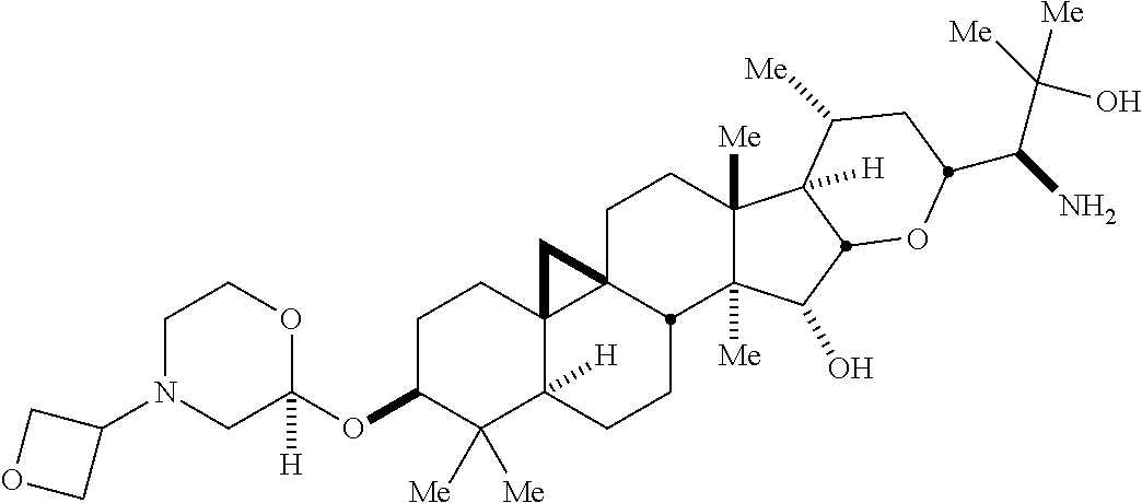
C1C(OC2([H])OCCN(C3COC3)C2)C([Me])([Me])C2([H])C3(C1)C1(CCC4([Me])C([Me])(C(O)C5C4([H])C([Me])CC(C(C([Me])([Me])O)N)O5)C1CC2)C3
